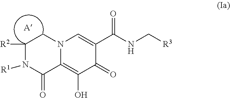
[R3]CNC(C1=CN2C(=C(O)C1=O)C(=O)N([R1])C([R2])C2)=O.[A]
